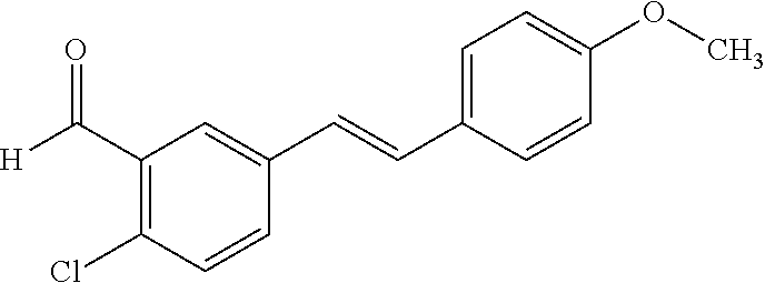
C1(C([H])=O)=C(Cl)C=CC(C=CC2=CC=C(OC)C=C2)=C1
